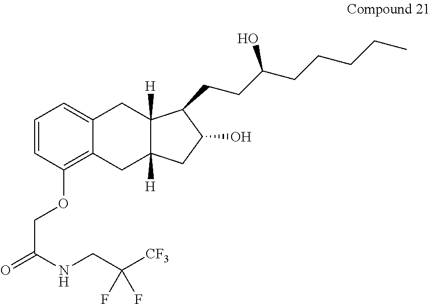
C1=CC(OCC(=O)NCC([CF3])(F)F)=C2C(=C1)CC1([H])C([H])(C2)CC(O)C1CCC(CCCCC)O
